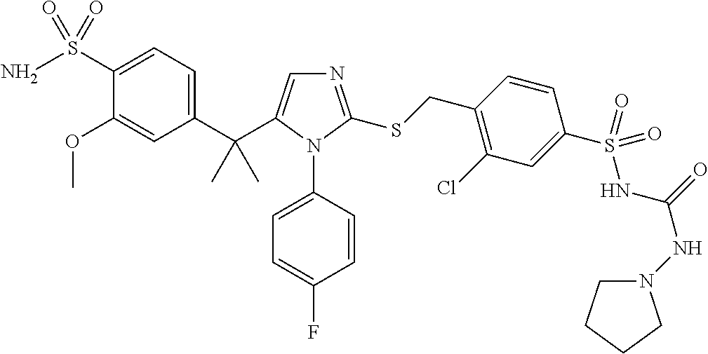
C1(C(C)(C)C2=CN=C(SCC3=C(Cl)C=C(S(NC(NN4CCCC4)=O)(=O)=O)C=C3)N2C2=CC=C(F)C=C2)=CC=C(S(N)(=O)=O)C(OC)=C1
